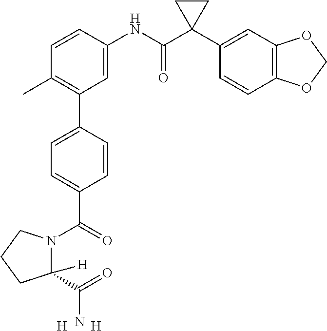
C1(C)=C(C2=CC=C(C(=O)N3C([H])(C(=O)N)CCC3)C=C2)C=C(NC(C2(C3=CC4=C(C=C3)OCO4)CC2)=O)C=C1.[H].[H]
